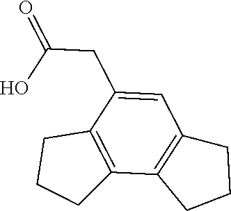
C12=C(C(CC(O)=O)=CC3=C1CCC3)CCC2
